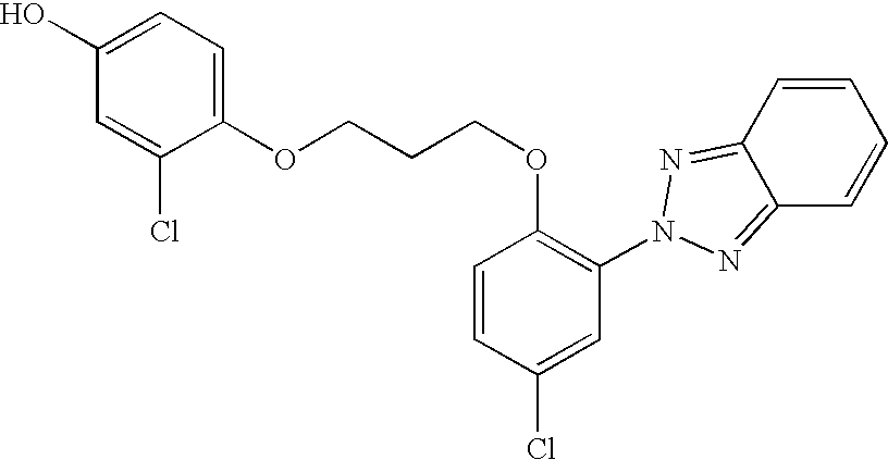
C1=CC(OCCCOC2=CC=C(O)C=C2Cl)=C(N2N=C3C=CC=CC3=N2)C=C1Cl
